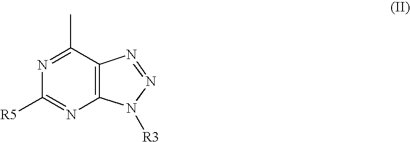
N1=C(C)C2=C(N=C1[R5])N([R3])N=N2
